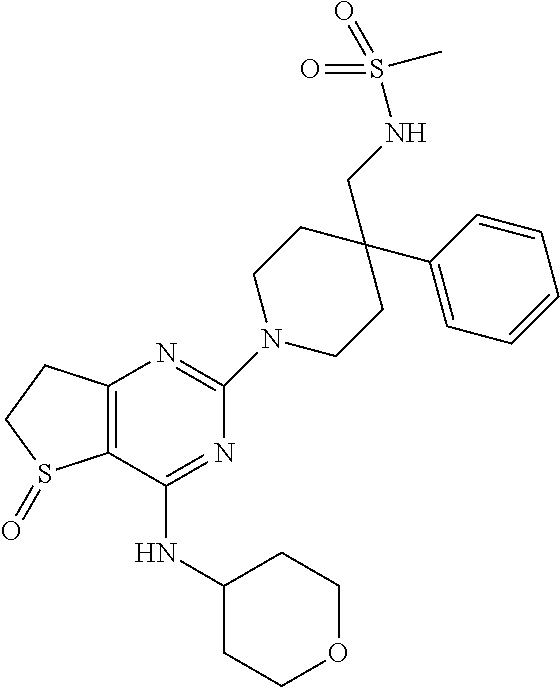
C1(NC2CCOCC2)=NC(N2CCC(CNS(=O)(=O)C)(C3=CC=CC=C3)CC2)=NC2=C1S(=O)CC2
